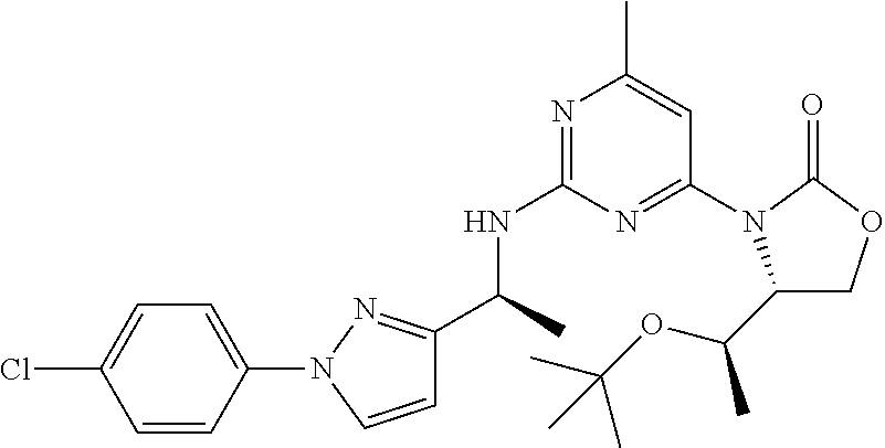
C1=CN(C2=CC=C(Cl)C=C2)N=C1C(C)NC1=NC(C)=CC(N2C(C(OC(C)(C)C)C)COC2=O)=N1
